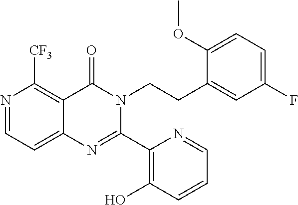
N1=CC=C2C(=C1[CF3])C(=O)N(CCC1=CC(F)=CC=C1OC)C(C1=C(O)C=CC=N1)=N2
